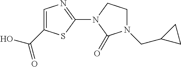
C1=C(C(O)=O)SC(N2C(=O)N(CC3CC3)CC2)=N1
